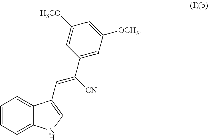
C1=CC=C2C(=C1)C(C=C(C1=CC([OCH3])=CC([H3CO])=C1)[CN])=CN2
